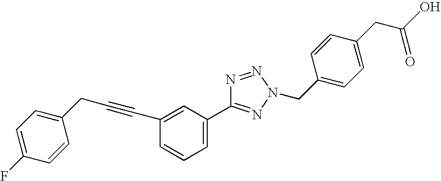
C1=CC(CC#CC2=CC(C3=NN(CC4=CC=C(CC(O)=O)C=C4)N=N3)=CC=C2)=CC=C1F
